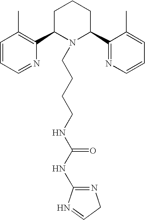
C1=CC=NC(C2N(CCCCNC(NC3=NCC=N3)=O)C(C3=NC=CC=C3C)CCC2)=C1C
